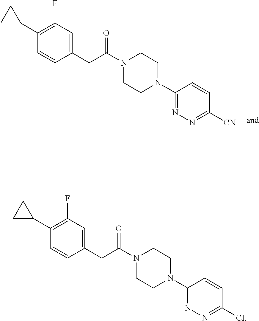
N1(C(CC2=CC(F)=C(C3CC3)C=C2)=O)CCN(C2=NN=C([CN])C=C2)CC1.N1(C(CC2=CC(F)=C(C3CC3)C=C2)=O)CCN(C2=NN=C(Cl)C=C2)CC1
